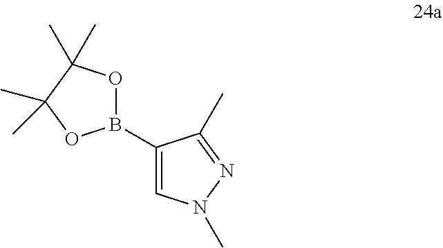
O1C(C)(C)C(C)(C)OB1C1=CN(C)N=C1C
